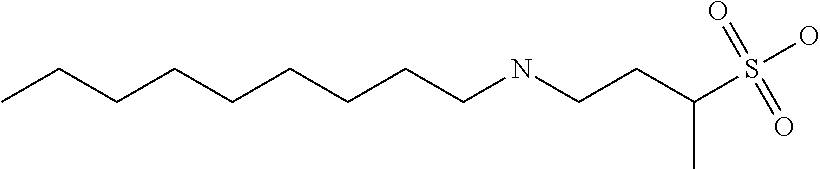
N(CCC(S(O)(=O)=O)C)CCCCCCCCC
